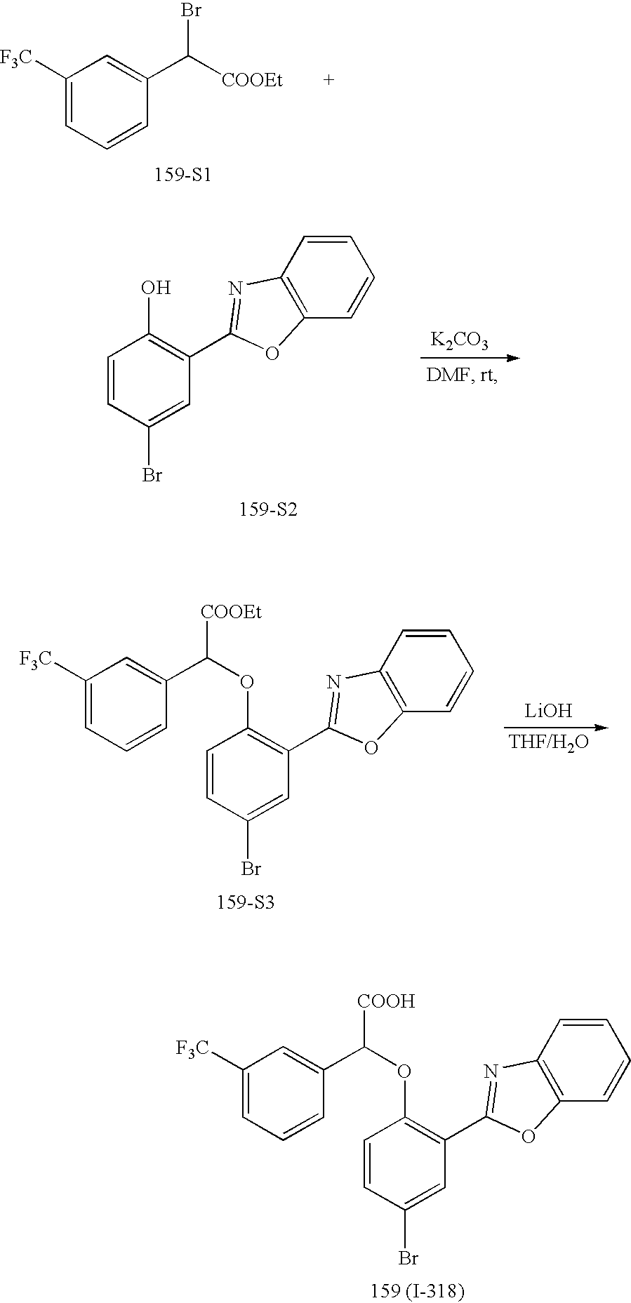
C1=CC(Br)=CC(C2=NC3=C(O2)C=CC=C3)=C1OC([COOH])C1=CC([F3C])=CC=C1.[159 (I-318)].C1([F3C])=CC=CC(C([COOEt])Br)=C1.[159-S1].[K2CO3].[159-S2].C1=CC(Br)=CC(C2=NC3=C(O2)C=CC=C3)=C1O.C1=CC(Br)=CC(C2=NC3=C(O2)C=CC=C3)=C1OC([COOEt])C1=CC([F3C])=CC=C1.[159-S3].[LiOH]
